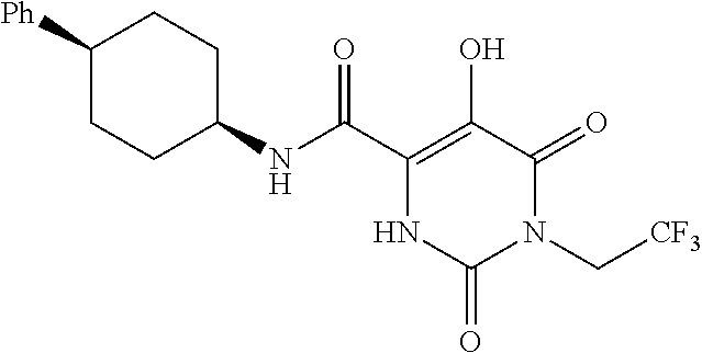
C(C1=C(O)C(=O)N(C[CF3])C(=O)N1)(=O)NC1CCC([Ph])CC1
